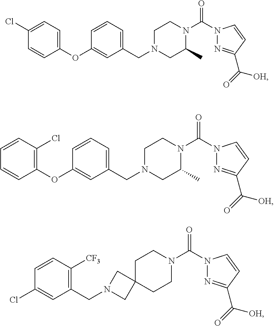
C1(CN2CC(C)N(C(N3N=C(C(=O)[OH])C=C3)=O)CC2)=CC=CC(OC2=CC=C(Cl)C=C2)=C1.C1(CN2CC(C)N(C(N3N=C(C(=O)[OH])C=C3)=O)CC2)=CC=CC(OC2=C(Cl)C=CC=C2)=C1.C1=CC([CF3])=C(CN2CC3(C2)CCN(C(N2N=C(C(=O)[OH])C=C2)=O)CC3)C=C1Cl
